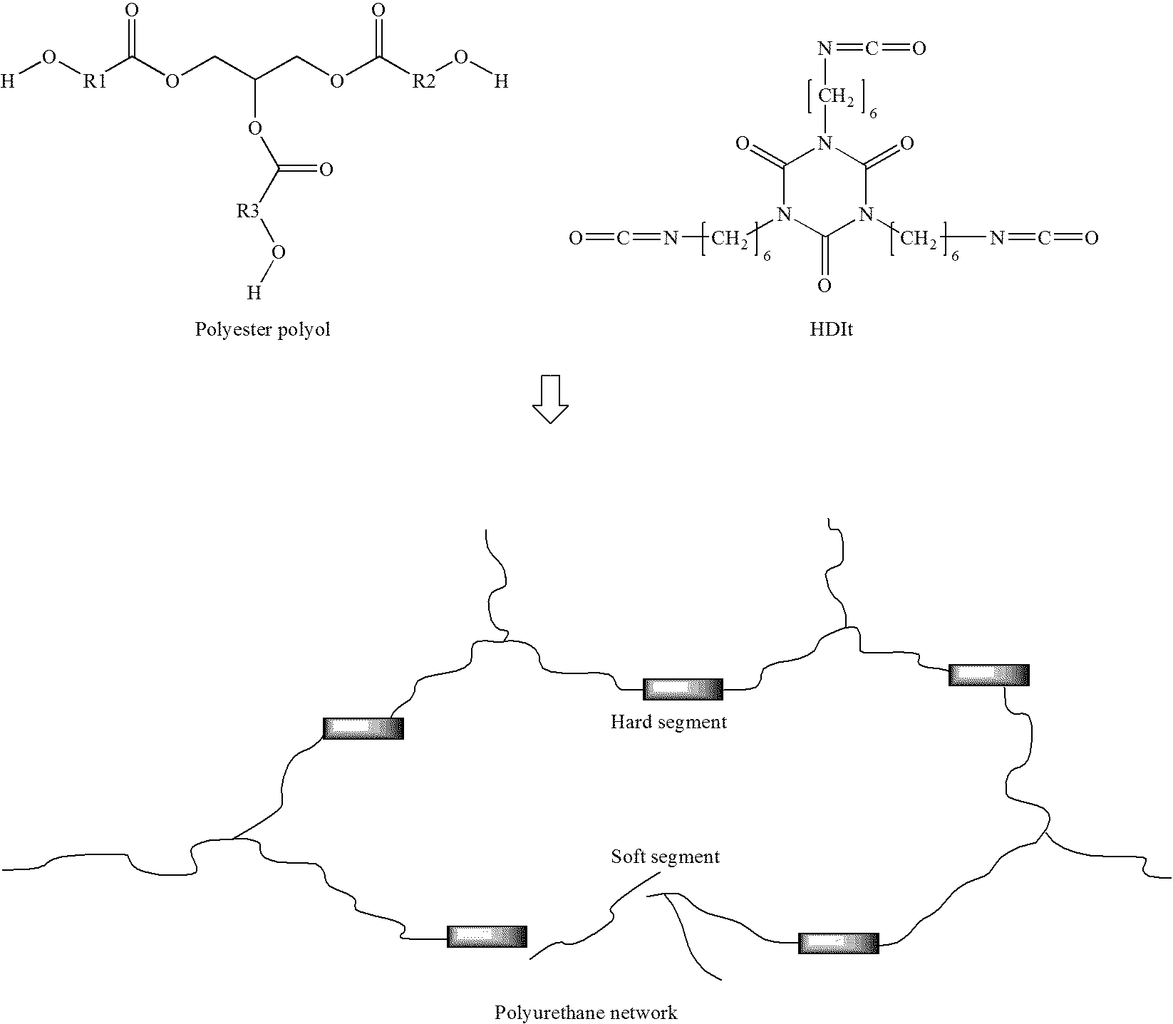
[H]O[R1]C(OCC(COC([R2]O[H])=O)OC([R3]O[H])=O)=O.C1(=O)N(CN=C=O)C(=O)N(CN=C=O)C(=O)N1CN=C=O
